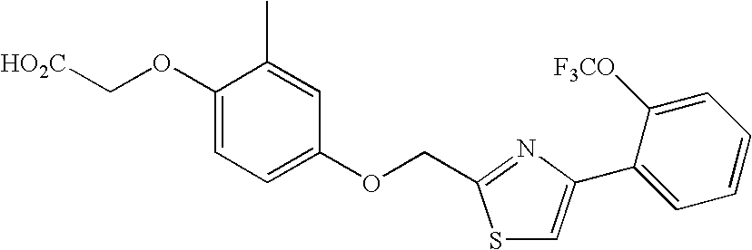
[HO2C]COC1=CC=C(OCC2=NC(C3=CC=CC=C3[F3CO])=CS2)C=C1C
